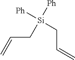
C(C[Si](CC=C)([Ph])[Ph])=C
